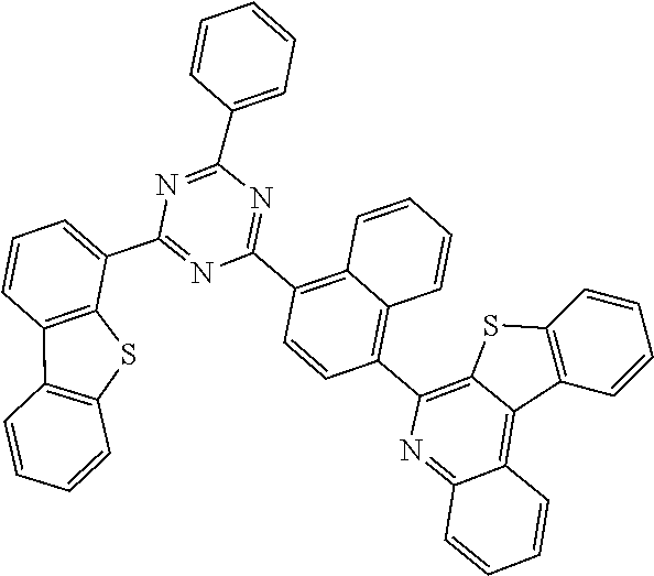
C1(C2=CC=CC3=C2SC2=C3C=CC=C2)=NC(C2=C3C=CC=CC3=C(C3=C4SC5=C(C4=C4C=CC=CC4=N3)C=CC=C5)C=C2)=NC(C2=CC=CC=C2)=N1
